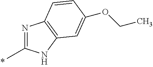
N1=C(C)NC2=C1C=CC(OCC)=C2
